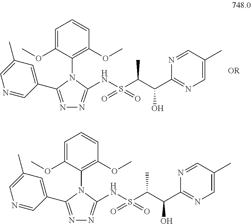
C1=C(OC)C(N2C(NS(C(C(O)C3=NC=C(C)C=N3)C)(=O)=O)=NN=C2C2=CC(C)=CN=C2)=C(OC)C=C1.C1=C(OC)C(N2C(NS(C(C(C3=NC=C(C)C=N3)O)C)(=O)=O)=NN=C2C2=CC(C)=CN=C2)=C(OC)C=C1
